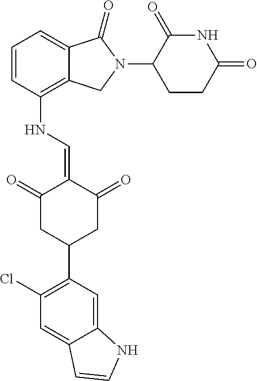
C12=C(NC=C3C(=O)CC(C4=C(Cl)C=C5C(=C4)NC=C5)CC3=O)C=CC=C1C(=O)N(C1C(=O)NC(=O)CC1)C2
